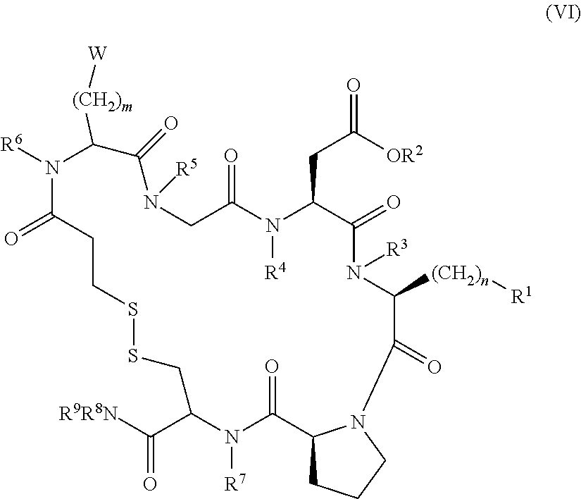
[(CH2)m](C1C(=O)N([R5])CC(=O)N([R4])C(CC(=O)[OR2])C(=O)N([R3])C([(CH2)n][R1])C(=O)N2C(C(=O)N([R7])C(C(=O)[R9R8N])CSSCCC(=O)N1[R6])CCC2)[W]
